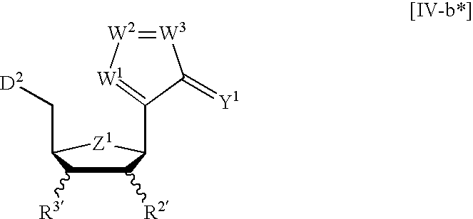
C1([R2])C([R3])C(C[D2])[Z1]C1C1=[W1][W2]=[W3]C1=[Y1]
